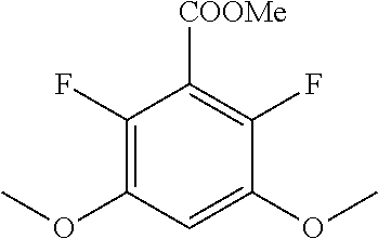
C1(F)=C(OC)C=C(OC)C(F)=C1[COOMe]
